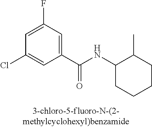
C1(C(NC2CCCCC2C)=O)=CC(F)=CC(Cl)=C1
